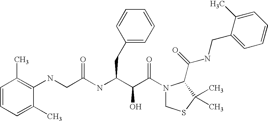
C(NC(C(C(N1CSC(C)(C)C1C(NCC1=CC=CC=C1C)=O)=O)O)CC1=CC=CC=C1)(CNC1=C(C)C=CC=C1C)=O
